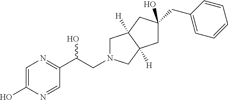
C1=C(O)N=CC(C(CN2CC3([H])C([H])(C2)CC(O)(CC2=CC=CC=C2)C3)O)=N1
